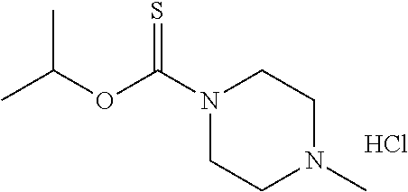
N1(C(OC(C)C)=S)CCN(C)CC1.Cl
